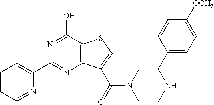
C1=CC=NC(C2=NC3=C(C(O)=N2)SC=C3C(N2CCNC(C3=CC=C([OCH3])C=C3)C2)=O)=C1
